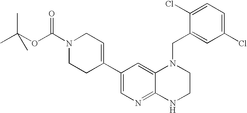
C12=CC(C3=CCN(C(=O)OC(C)(C)C)CC3)=CN=C1NCCN2CC1=CC(Cl)=CC=C1Cl
